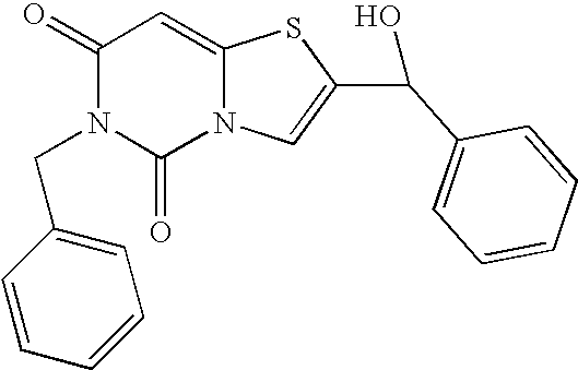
C1(=O)N(CC2=CC=CC=C2)C(=O)N2C(=C1)SC(C(O)C1=CC=CC=C1)=C2
